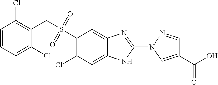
C1=CC=C(Cl)C(CS(=O)(=O)C2=C(Cl)C=C3C(=C2)N=C(N2C=C(C(O)=O)C=N2)N3)=C1Cl
